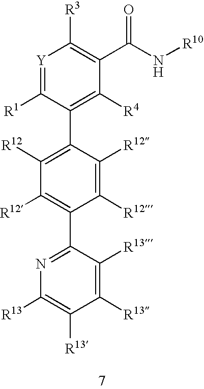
[Y]1=C([R1])C(C2=C([R12])C([R12])=C(C3=NC([R13])=C([R13])C([R13])=C3[R13])C([R12])=C2[R12])=C([R4])C(C(N[R10])=O)=C1[R3]
